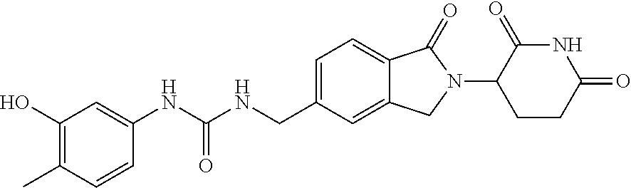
C1=CC(NC(NCC2=CC=C3C(=C2)CN(C2CCC(=O)NC2=O)C3=O)=O)=CC(O)=C1C
